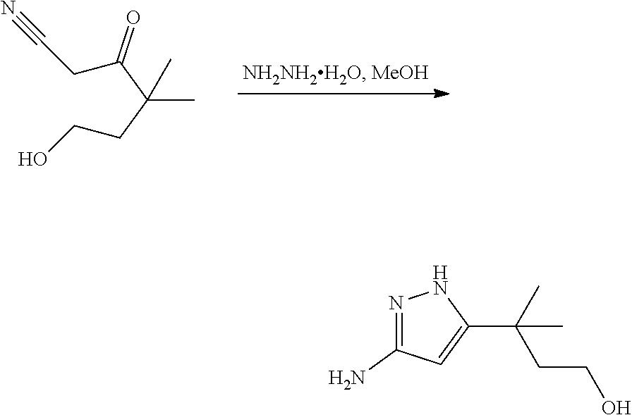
C(C(C(=O)CC#N)(C)C)CO.N1=C(N)C=C(C(CCO)(C)C)N1
